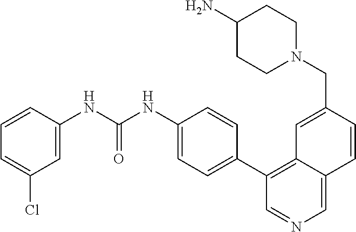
C1(C2=C3C(=CN=C2)C=CC(CN2CCC(N)CC2)=C3)=CC=C(NC(NC2=CC(Cl)=CC=C2)=O)C=C1
